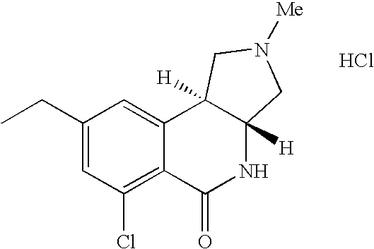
C1(CC)=CC(Cl)=C2C(=C1)C1([H])C([H])(NC2=O)CN([Me])C1.Cl
